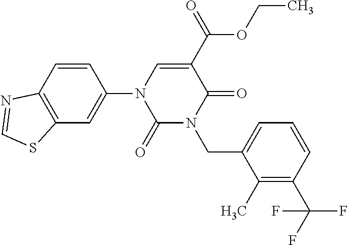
C1(=O)N(CC2=CC=CC(C(F)(F)F)=C2C)C(=O)C(C(=O)OCC)=CN1C1=CC2=C(C=C1)N=CS2
